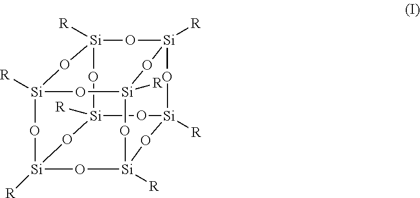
O1[Si]2([R])O[Si]3([R])O[Si]4([R])O[Si]5([R])O[Si]([R])(O3)O[Si]([R])(O2)O[Si]([R])(O[Si]1([R])O4)O5
